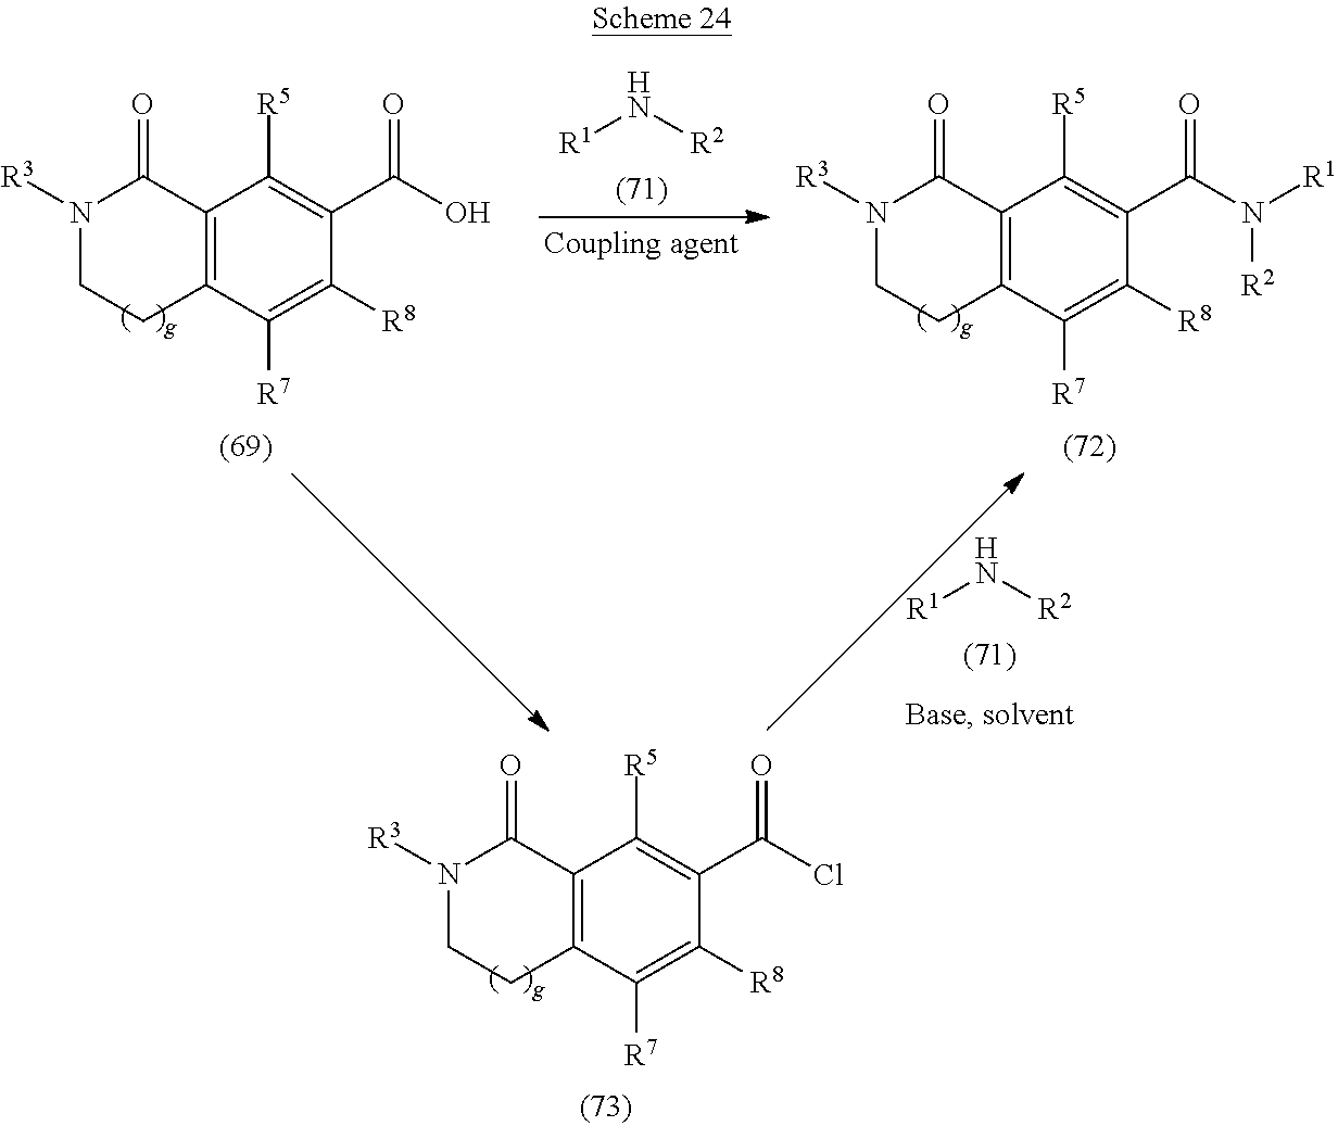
N1([R3])C(=O)C2=C(C([R7])=C([R8])C(C(O)=O)=C2[R5])CC1.[R1]N[R2].[R1]N[R2].N1([R3])C(=O)C2=C(C([R7])=C([R8])C(C(N([R1])[R2])=O)=C2[R5])CC1.N1([R3])C(=O)C2=C(C([R7])=C([R8])C(C(Cl)=O)=C2[R5])CC1
